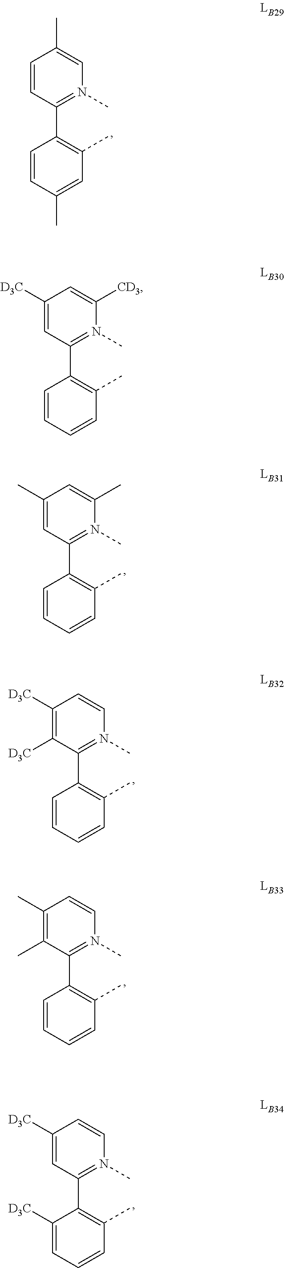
C1(C)=CN(C)=C(C2=C(C)C=C(C)C=C2)C=C1.C1=C(C)C=C(C)N(C)=C1C1=C(C)C=CC=C1.C1=CN(C)=C(C2=C(C)C=CC=C2)C([D3C])=C1[D3C].C1(C)=C(C)C=CN(C)=C1C1=C(C)C=CC=C1.C1=CN(C)=C(C2=C(C)C=CC=C2[D3C])C=C1[D3C].C1=C([CD3])N(C)=C(C2=C(C)C=CC=C2)C=C1[D3C]
